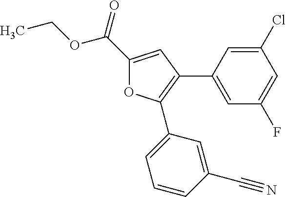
C1(C(=O)OCC)=CC(C2=CC(F)=CC(Cl)=C2)=C(C2=CC=CC(C#N)=C2)O1
